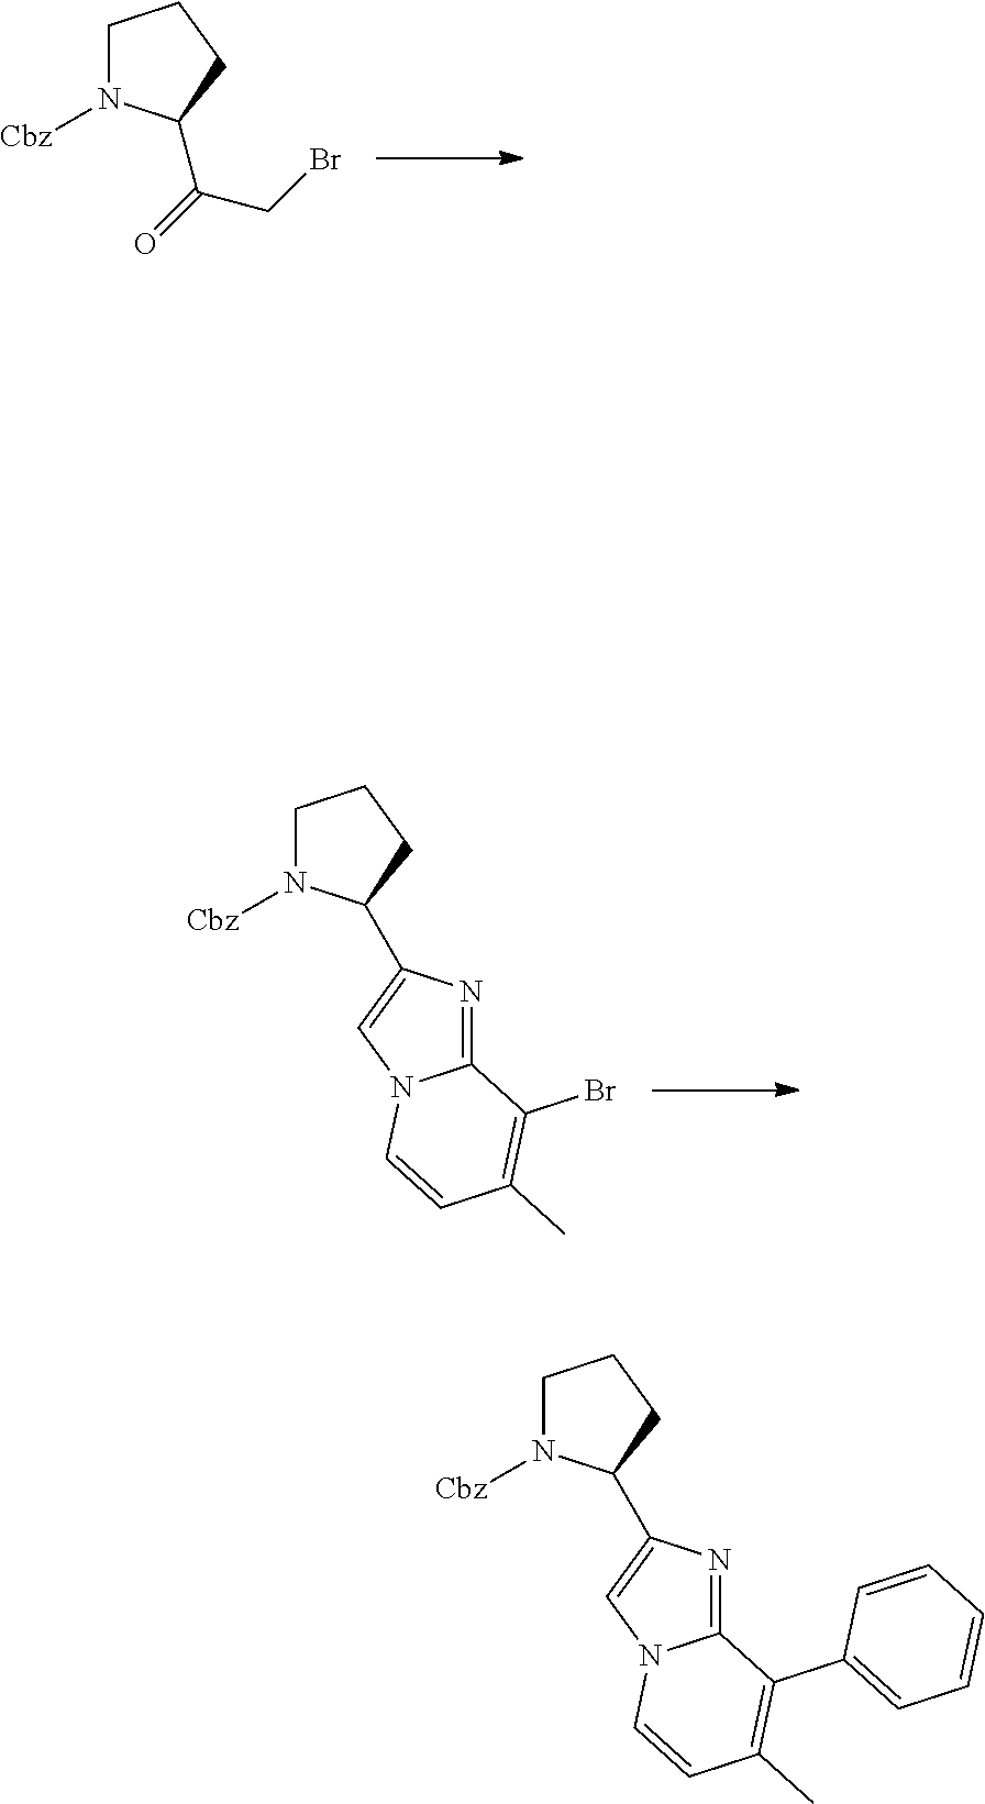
C1N([Cbz])C(C(=O)CBr)CC1.C1N([Cbz])C(C2=CN3C(=N2)C(Br)=C(C)C=C3)CC1.C1N([Cbz])C(C2=CN3C(=N2)C(C2=CC=CC=C2)=C(C)C=C3)CC1
